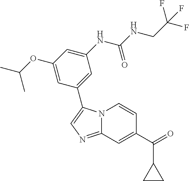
N12C(=NC=C1C1=CC(NC(NCC(F)(F)F)=O)=CC(OC(C)C)=C1)C=C(C(=O)C1CC1)C=C2
